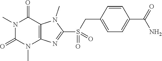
N1(C)C(=O)N(C)C2=C(C1=O)N(C)C(S(=O)(CC1=CC=C(C(N)=O)C=C1)=O)=N2
